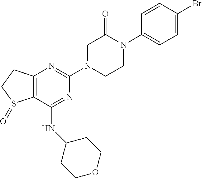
C12=C(C(NC3CCOCC3)=NC(N3CCN(C4=CC=C(Br)C=C4)C(=O)C3)=N1)S(=O)CC2
